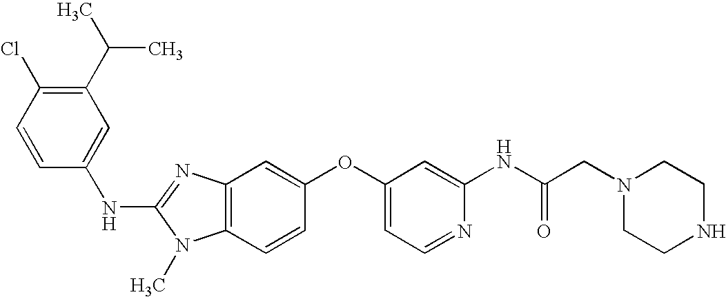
C1(C(C)C)=C(Cl)C=CC(NC2=NC3=C(N2C)C=CC(OC2=CC=NC(NC(CN4CCNCC4)=O)=C2)=C3)=C1
